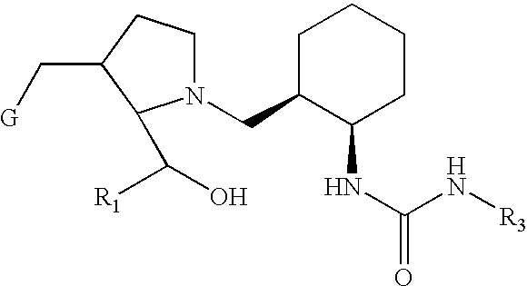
N1(CC2C(NC(N[R3])=O)CCCC2)CCC(C[G])C1C([R1])O
